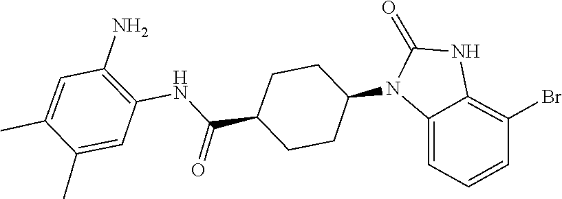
C1(=O)NC2=C(Br)C=CC=C2N1C1CCC(C(NC2=C(N)C=C(C)C(C)=C2)=O)CC1
